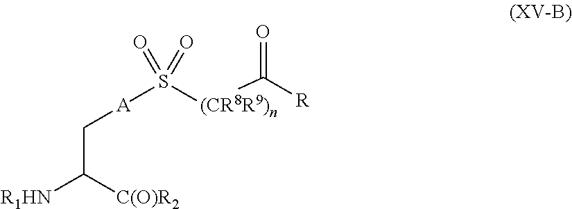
O=S([(CR8R9)n]C([R])=O)([A]CC([R1HN])[C(O)R2])=O
